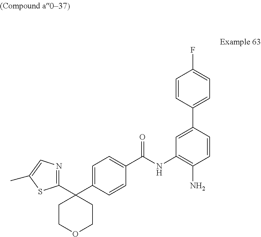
C1=CC(C2=CC=C(F)C=C2)=CC(NC(C2=CC=C(C3(C4=NC=C(C)S4)CCOCC3)C=C2)=O)=C1N
